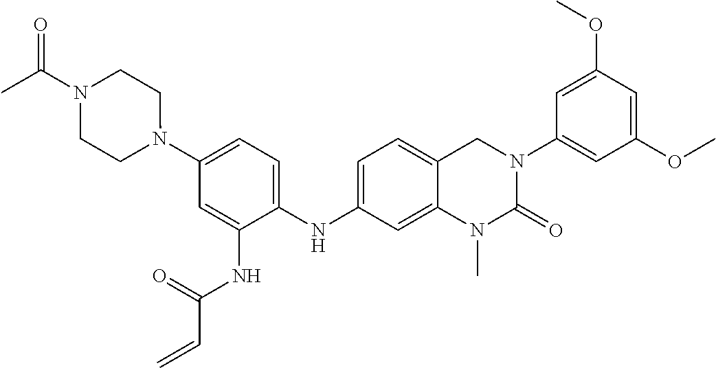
C1=C(NC(C=C)=O)C(NC2=CC=C3C(=C2)N(C)C(=O)N(C2=CC(OC)=CC(OC)=C2)C3)=CC=C1N1CCN(C(C)=O)CC1
